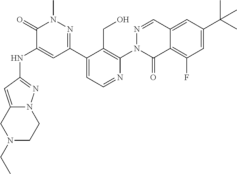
C1(C2=NN(C)C(=O)C(NC3=NN4C(=C3)CN(CC)CC4)=C2)=CC=NC(N2N=CC3=CC(C(C)(C)C)=CC(F)=C3C2=O)=C1CO
